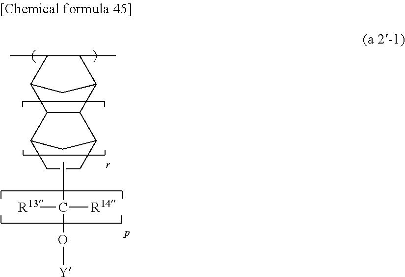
C1(C)C(C)C2CC1C1C2C2CCC1C2.CC([R14])([R13])O[Y]
